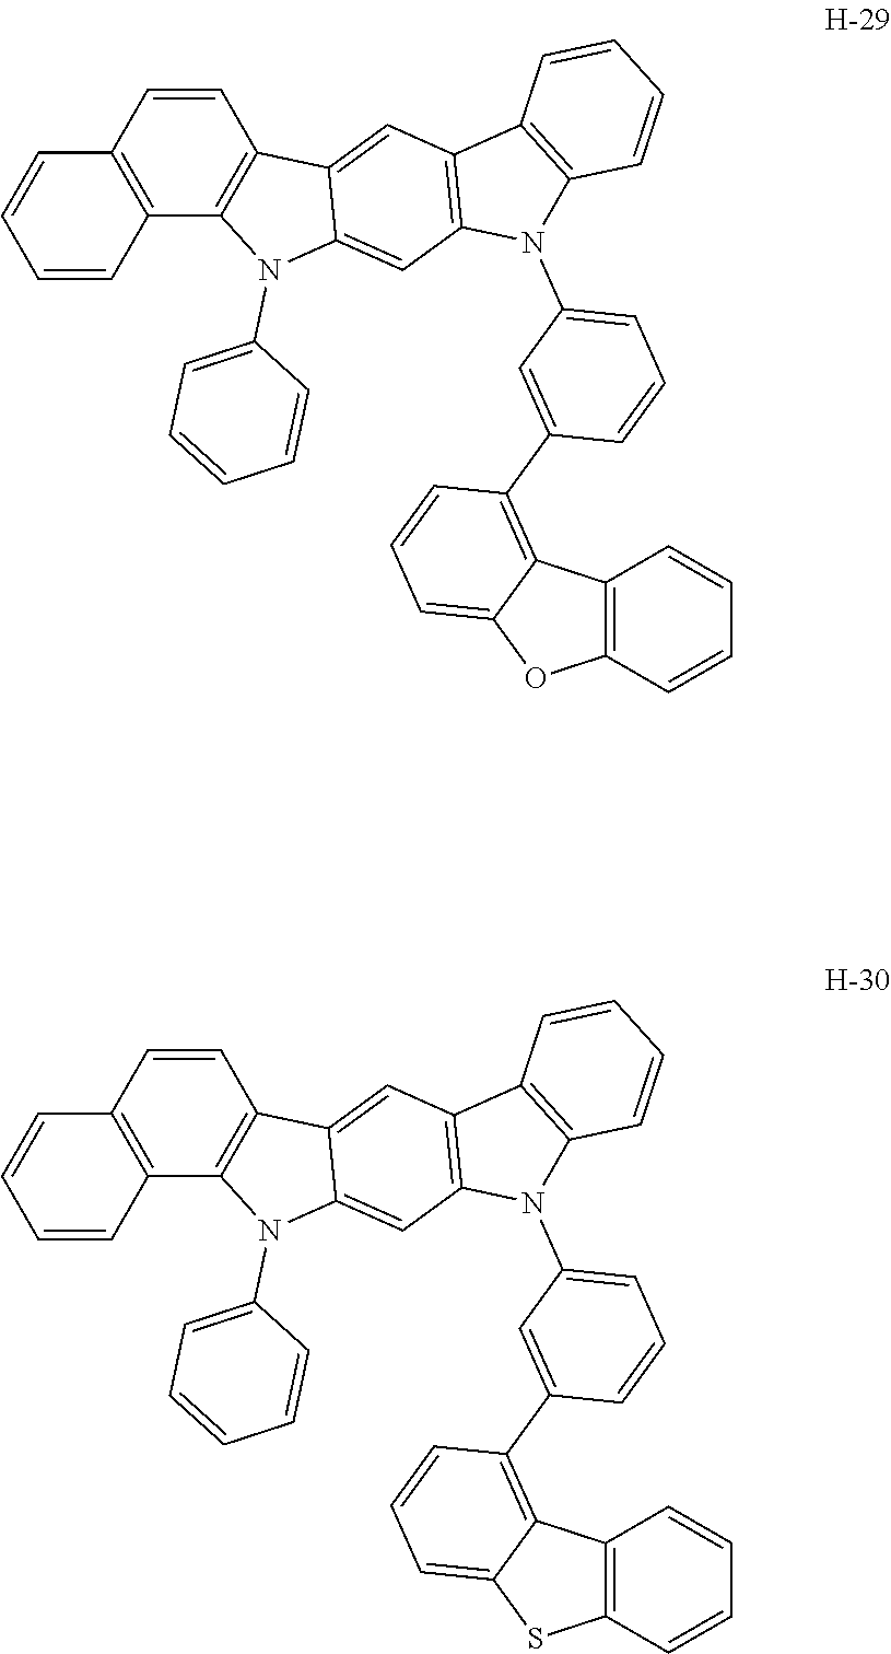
C1=CC2=C(C=C1)C=CC1=C2N(C2=CC=CC=C2)C2=CC3=C(C=C12)C1=C(N3C2=CC=CC(C3=C4C(=CC=C3)OC3=C4C=CC=C3)=C2)C=CC=C1.C1=CC2=C(C=C1)C=CC1=C2N(C2=CC=CC=C2)C2=CC3=C(C=C12)C1=C(N3C2=CC=CC(C3=C4C(=CC=C3)SC3=C4C=CC=C3)=C2)C=CC=C1
